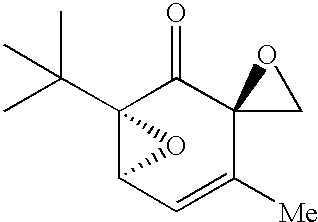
C12(C(C)(C)C)C(C=C([Me])C3(C1=O)CO3)O2
